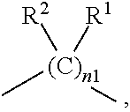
C[(C)n1](C)([R2])[R1]
